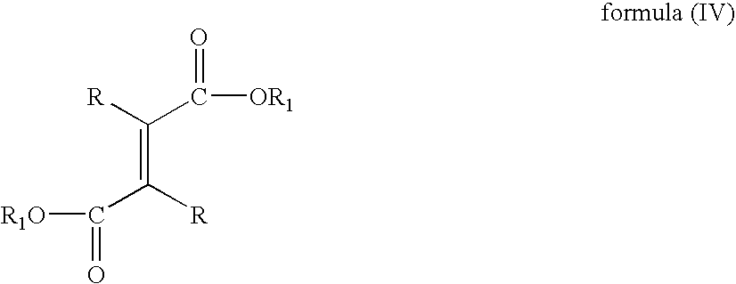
C(=C([R])C([R1O])=O)([R])C([OR1])=O
